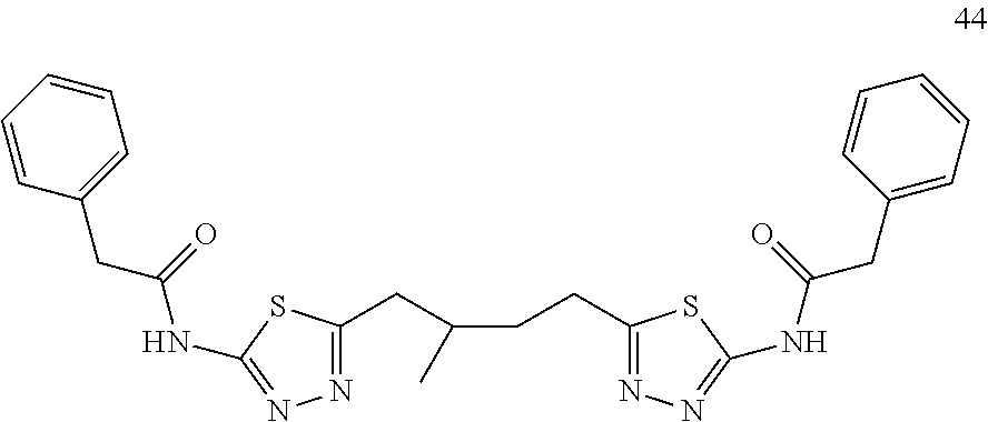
N1=C(CC(CCC2=NN=C(NC(CC3=CC=CC=C3)=O)S2)C)SC(NC(=O)CC2=CC=CC=C2)=N1
